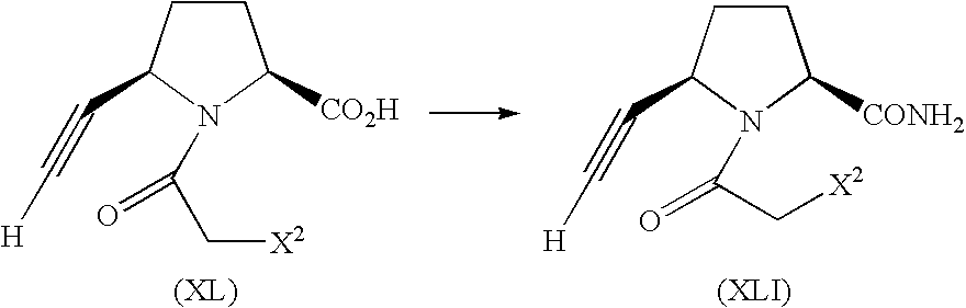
C1CC(C#C[H])N(C(=O)C[X2])C1[CO2H].C1CC(C#C[H])N(C(=O)C[X2])C1[CONH2]
